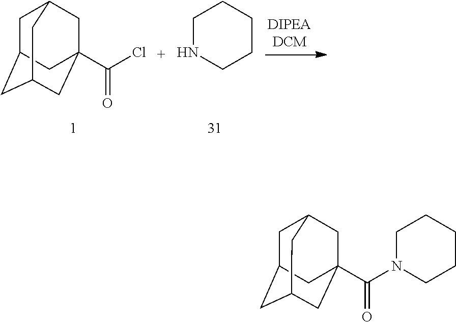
C1C2CC3CC(C(Cl)=O)(CC1C3)C2.N1CCCCC1.C1C2CC3CC(C(N4CCCCC4)=O)(CC1C3)C2
